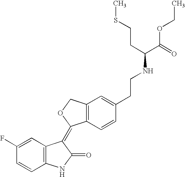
C1=C(F)C=CC2=C1C(=C1C3=C(CO1)C=C(CCNC(C(=O)OCC)CCSC)C=C3)C(=O)N2
